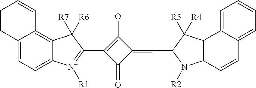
C12=CC=C3C(=C1C=CC=C2)C([R7])([R6])C(C1=C(O)C(=CC2C([R5])([R4])C4=C(N2[R2])C=CC2=CC=CC=C42)C1=O)=[N+]3[R1]
